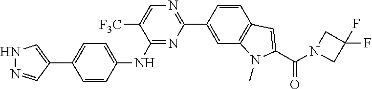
C1(NC2=CC=C(C3=CNN=C3)C=C2)=NC(C2=CC3=C(C=C2)C=C(C(N2CC(F)(F)C2)=O)N3C)=NC=C1[F3C]
